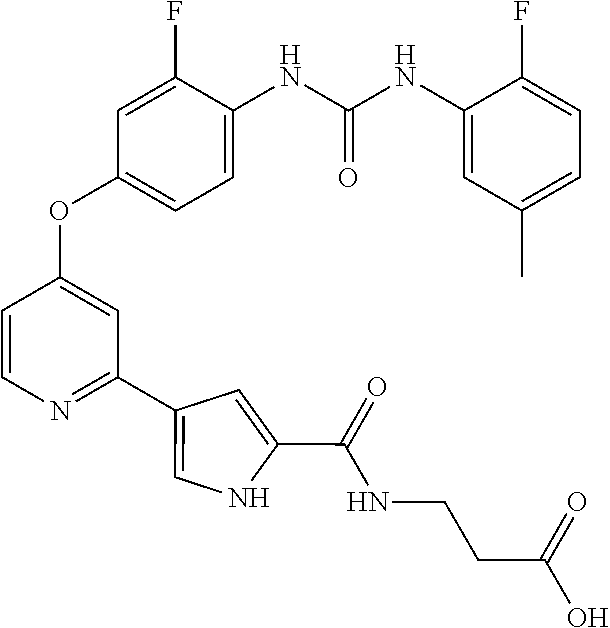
C1=CN=C(C2=CNC(C(NCCC(O)=O)=O)=C2)C=C1OC1=CC=C(NC(NC2=CC(C)=CC=C2F)=O)C(F)=C1
